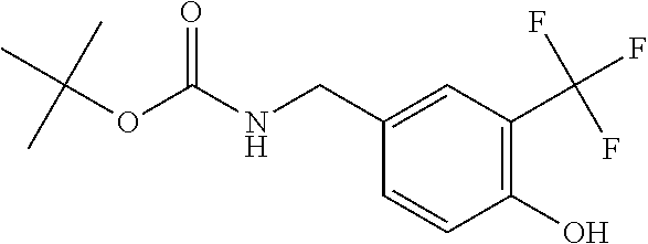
C1(O)=C(C(F)(F)F)C=C(CNC(OC(C)(C)C)=O)C=C1
